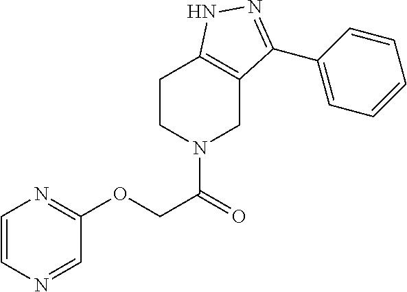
C1CN(C(=O)COC2=NC=CN=C2)CC2=C1NN=C2C1=CC=CC=C1
